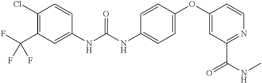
C1(Cl)=C(C(F)(F)F)C=C(NC(NC2=CC=C(OC3=CC(C(=O)NC)=NC=C3)C=C2)=O)C=C1
